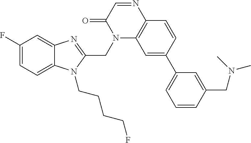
C12=C(C=CC(C3=CC=CC(CN(C)C)=C3)=C1)N=CC(=O)N2CC1=NC2=CC(F)=CC=C2N1CCCCF
